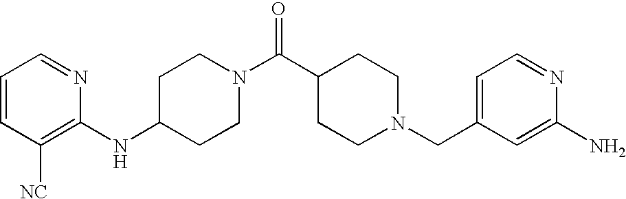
C1(NC2=C([NC])C=CC=N2)CCN(C(C2CCN(CC3=CC=NC(N)=C3)CC2)=O)CC1
